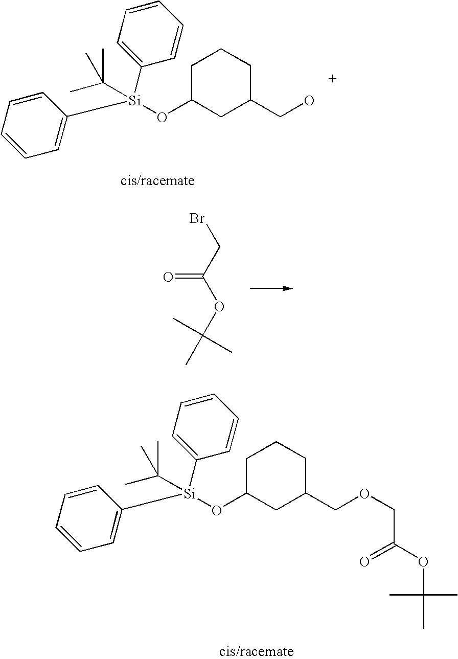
C1=CC=C([Si](OC2CC(CO)CCC2)(C2=CC=CC=C2)C(C)(C)C)C=C1.BrCC(OC(C)(C)C)=O.C1=CC=C([Si](OC2CC(COCC(=O)OC(C)(C)C)CCC2)(C2=CC=CC=C2)C(C)(C)C)C=C1
